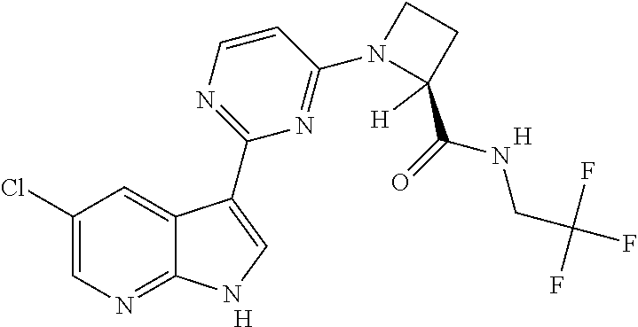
C1=CN=C(C2=CNC3=NC=C(Cl)C=C32)N=C1N1C(C(NCC(F)(F)F)=O)([H])CC1.[H].[H]
